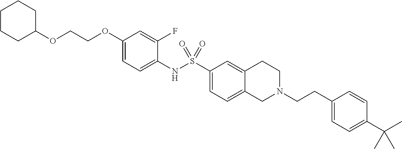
C1(OCCOC2CCCCC2)=CC=C(NS(C2=CC=C3C(=C2)CCN(CCC2=CC=C(C(C)(C)C)C=C2)C3)(=O)=O)C(F)=C1
